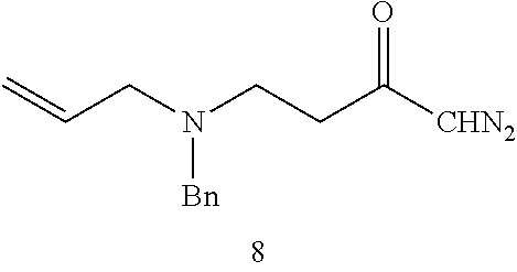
C=CCN(CCC([CHN2])=O)[Bn]
